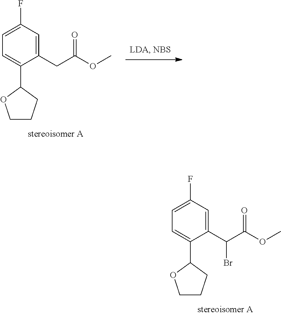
C1(CC(OC)=O)=CC(F)=CC=C1C1OCCC1.C1(C(C(OC)=O)Br)=CC(F)=CC=C1C1OCCC1
